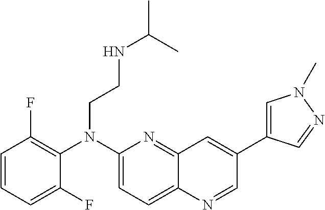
C1(F)=CC=CC(F)=C1N(C1=CC=C2C(=N1)C=C(C1=CN(C)N=C1)C=N2)CCNC(C)C
